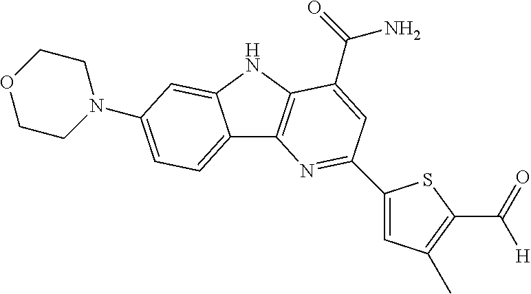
C12=CC=C(N3CCOCC3)C=C1NC1=C2N=C(C2=CC(C)=C(C(=O)[H])S2)C=C1C(=O)N
